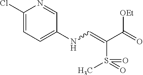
C1(Cl)=CC=C(NC=C(C(=O)[OEt])S(=O)(C)=O)C=N1
